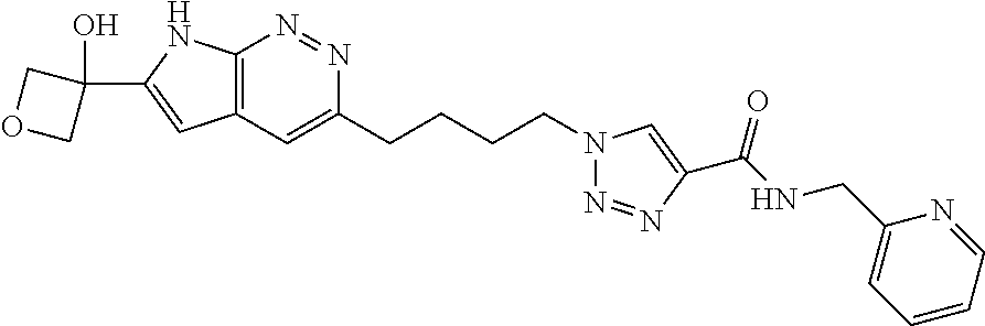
C12=C(N=NC(CCCCN3N=NC(C(NCC4=CC=CC=N4)=O)=C3)=C1)NC(C1(O)COC1)=C2
